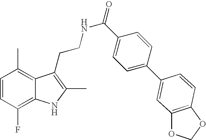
C1=CC(F)=C2C(=C1C)C(CCNC(=O)C1=CC=C(C3=CC4=C(OCO4)C=C3)C=C1)=C(C)N2
